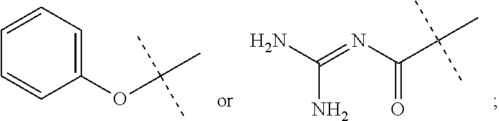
NC(=NC(C(C)(C)C)=O)N.C1(OC(C)(C)C)=CC=CC=C1
